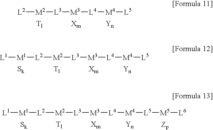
[L2][M2][L3][M3][L4][M4][L5].[Tl].[L2]([M2][L3][M3][L4][M4][L5])[M1][L1].[Tl].[L2]([M2][L3][M3][L4][M4][L5][M5][L6])[M1][L1].[Tl]
